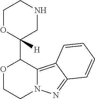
O1CCN2C(=C3C(=N2)C=CC=C3)C1C1([H])CNCCO1
